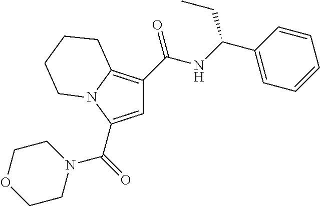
C1=C(C(=O)N2CCOCC2)N2C(=C1C(NC(C1=CC=CC=C1)CC)=O)CCCC2
